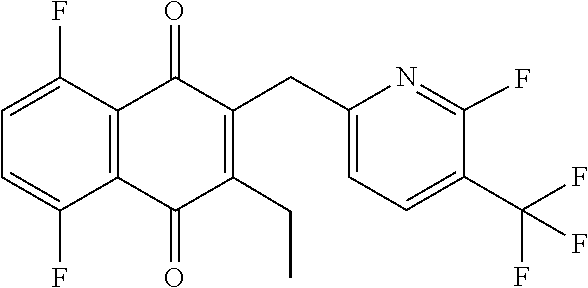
C1=C(F)C2=C(C(F)=C1)C(=O)C(CC)=C(CC1=CC=C(C(F)(F)F)C(F)=N1)C2=O
